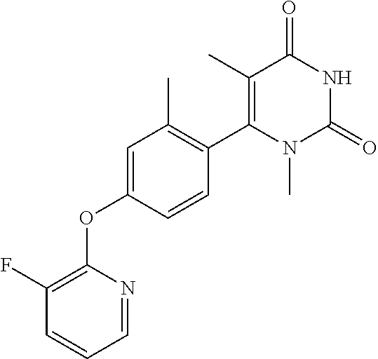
C1=NC(OC2=CC(C)=C(C3=C(C)C(=O)NC(=O)N3C)C=C2)=C(F)C=C1
